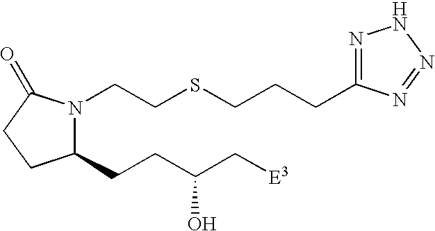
C(SCCN1C(CCC(C[E3])O)CCC1=O)CCC1=NNN=N1
